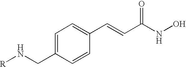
C1=C(CN[R])C=CC(C=CC(NO)=O)=C1
